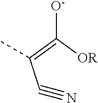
C(#N)C(=C([OR])[O-])C
